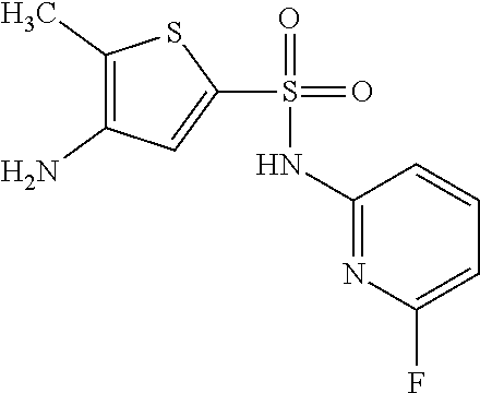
C1(NS(=O)(=O)C2=CC(N)=C(C)S2)=NC(F)=CC=C1
